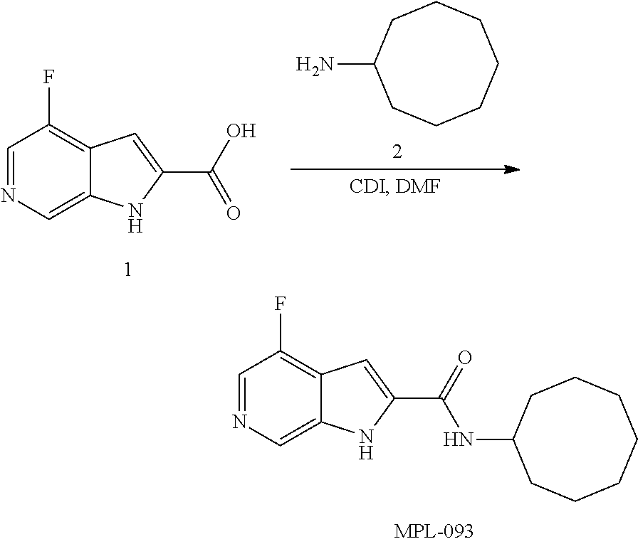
C1=NC=C2C(=C1F)C=C(C(=O)NC1CCCCCCC1)N2.C1=NC=C2C(=C1F)C=C(C(O)=O)N2.NC1CCCCCCC1
